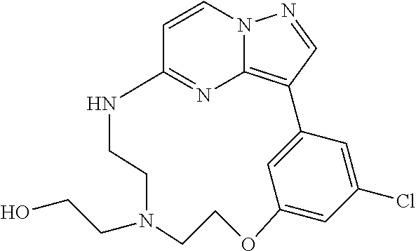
C12=NC3=C(C=NN3C=C1)C1=CC(=CC(Cl)=C1)OCCN(CCO)CCN2
